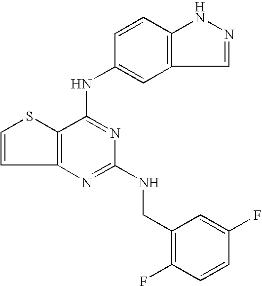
C12=C(C(NC3=CC4=C(C=C3)NN=C4)=NC(NCC3=C(F)C=CC(F)=C3)=N1)SC=C2
